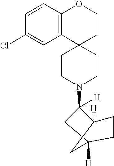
C12(CCN(C3([H])CC4([H])CC3([H])CC4)CC1)CCOC1=C2C=C(Cl)C=C1
